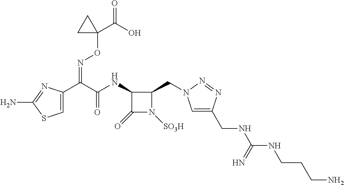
C1=C(C(C(NC2C(=O)N([SO3H])C2CN2C=C(CNC(NCCCN)=N)N=N2)=O)=NOC2(C(=O)O)CC2)N=C(N)S1
